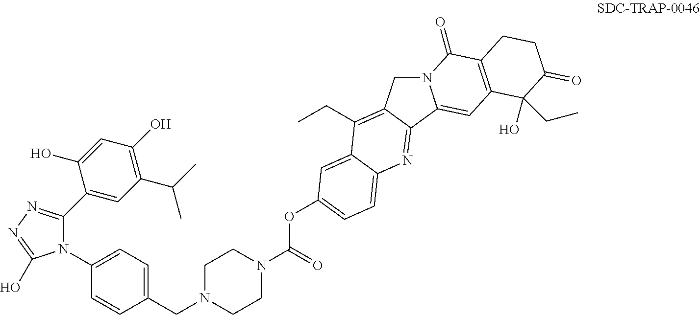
C1(CN2CCN(C(OC3=CC=C4C(=C3)C(CC)=C3CN5C(=CC6=C(C5=O)CCC(=O)C6(O)CC)C3=N4)=O)CC2)=CC=C(N2C(C3=CC(C(C)C)=C(O)C=C3O)=NN=C2O)C=C1
